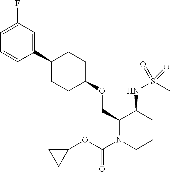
C1(COC2CCC(C3=CC(F)=CC=C3)CC2)N(C(OC2CC2)=O)CCCC1NS(C)(=O)=O
